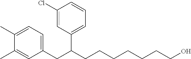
C1(C)=CC=C(CC(CCCCCCCO)C2=CC=CC(Cl)=C2)C=C1C
